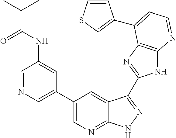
C1=NC=C(C2=CN=C3C(=C2)C(C2=NC4=C(N2)N=CC=C4C2=CSC=C2)=NN3)C=C1NC(C(C)C)=O
